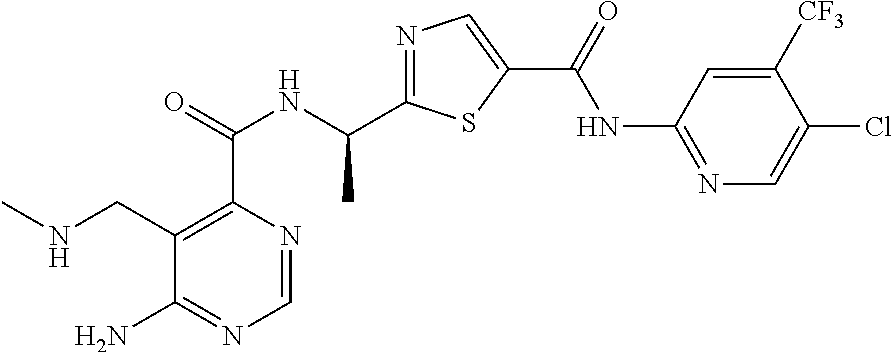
N1=C(C(NC(C2=C(CNC)C(N)=NC=N2)=O)C)SC(C(=O)NC2=NC=C(Cl)C([CF3])=C2)=C1
